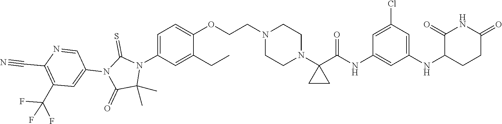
C1(C)(C)N(C2=CC=C(OCCN3CCN(C4(C(NC5=CC(NC6C(=O)NC(=O)CC6)=CC(Cl)=C5)=O)CC4)CC3)C(CC)=C2)C(=S)N(C2=CC(C(F)(F)F)=C(C#N)N=C2)C1=O
